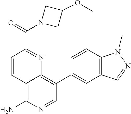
C12=C(N)N=CC(C3=CC4=C(C=C3)N(C)N=C4)=C1N=C(C(N1CC(OC)C1)=O)C=C2
